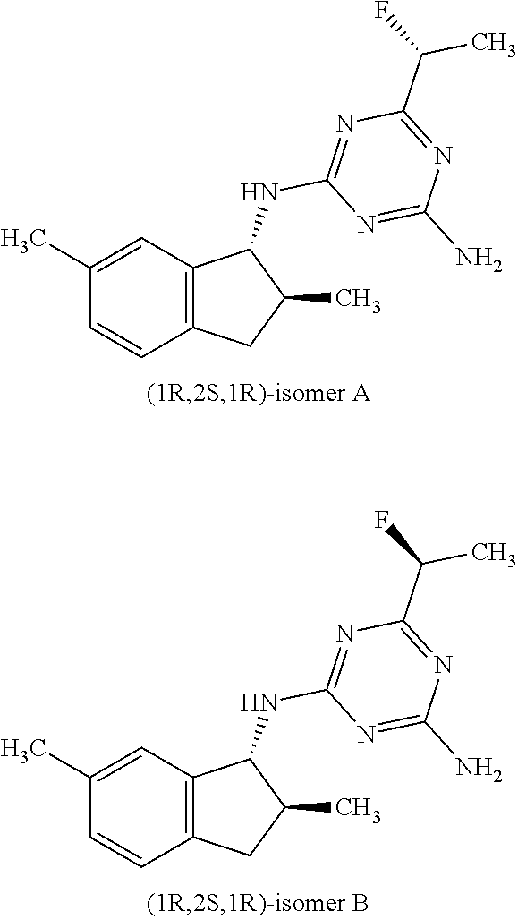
C12=C(C=C(C)C=C1)C(NC1=NC(C(F)C)=NC(N)=N1)C(C)C2.C12=C(C=C(C)C=C1)C(NC1=NC(C(F)C)=NC(N)=N1)C(C)C2
